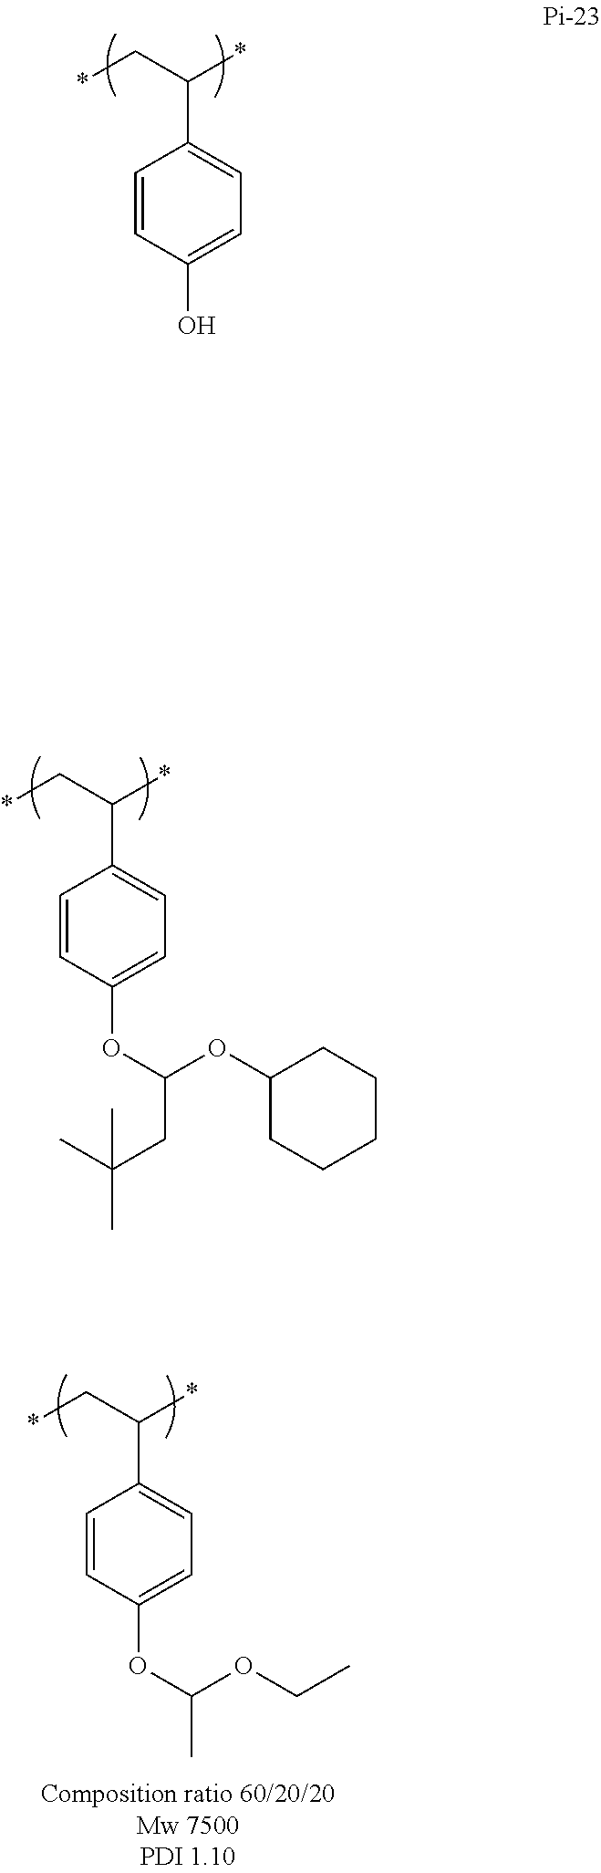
*CC(C1=CC=C(O)C=C1)*.*CC(C1=CC=C(OC(OCC)C)C=C1)*.*CC(C1=CC=C(OC(CC(C)(C)C)OC2CCCCC2)C=C1)*
